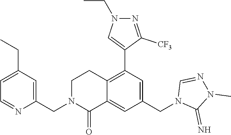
C1(CC)=CC=NC(CN2C(=O)C3=CC(CN4C(=N)N(C)N=C4)=CC(C4=CN(CC)N=C4[CF3])=C3CC2)=C1
